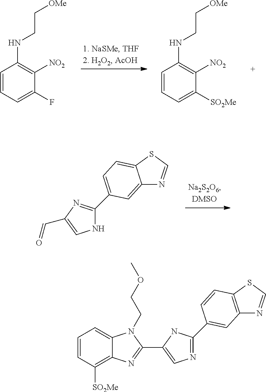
C1=CC=C(F)C([NO2])=C1NCC[OMe].C1=CC=C([SO2Me])C([NO2])=C1NCC[OMe].N1C(C2=CC=C3C(=C2)N=CS3)=NC(C=O)=C1.N1=C(C2=CC3=C(C=C2)SC=N3)NC(C2=NC3=C([SO2Me])C=CC=C3N2CCOC)=C1
